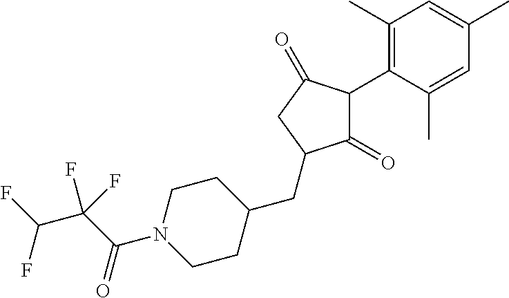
C1(=O)C(C2=C(C)C=C(C)C=C2C)C(=O)CC1CC1CCN(C(=O)C(C(F)F)(F)F)CC1
